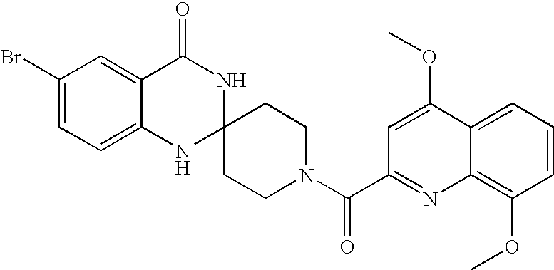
C1(Br)=CC=C2C(=C1)C(=O)NC1(N2)CCN(C(=O)C2=NC3=C(OC)C=CC=C3C(OC)=C2)CC1
